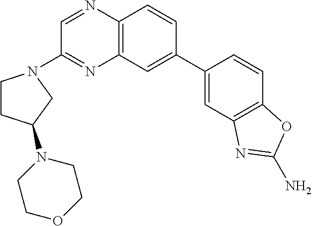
C12=C(C=C(C3=CC4=C(C=C3)OC(N)=N4)C=C1)N=C(N1CCC(N3CCOCC3)C1)C=N2
